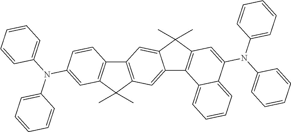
C12=C(C(C)(C)C3=C1C=CC(N(C1=CC=CC=C1)C1=CC=CC=C1)=C3)C=C1C(=C2)C(C)(C)C2=C1C1=CC=CC=C1C(N(C1=CC=CC=C1)C1=CC=CC=C1)=C2
